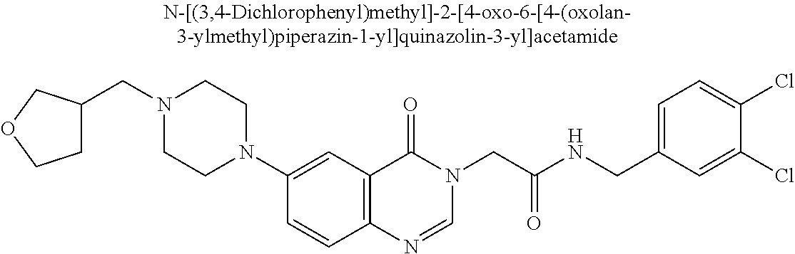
C(N1CCN(C2=CC3=C(C=C2)N=CN(CC(NCC2=CC=C(Cl)C(Cl)=C2)=O)C3=O)CC1)C1CCOC1
